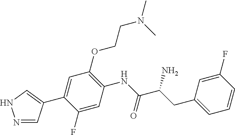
N1=CC(C2=CC(OCCN(C)C)=C(NC(C(CC3=CC=CC(F)=C3)N)=O)C=C2F)=CN1
